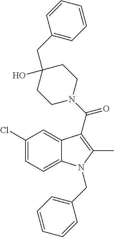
C1(Cl)=CC=C2C(=C1)C(C(N1CCC(CC3=CC=CC=C3)(O)CC1)=O)=C(C)N2CC1=CC=CC=C1
